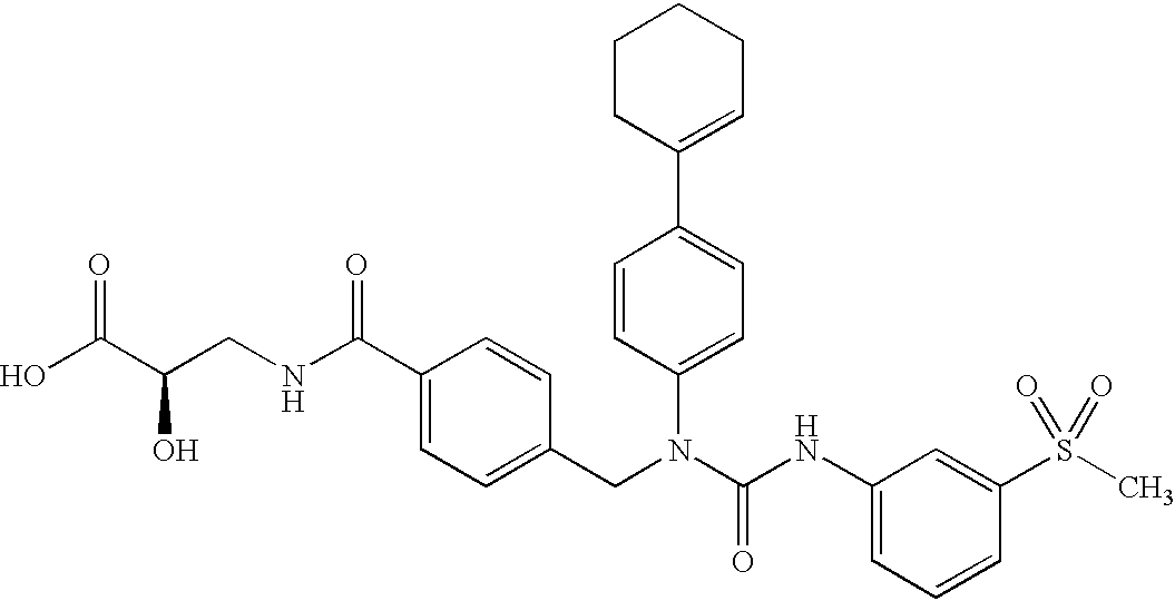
OC(C(CNC(C1=CC=C(CN(C(NC2=CC=CC(S(C)(=O)=O)=C2)=O)C2=CC=C(C3=CCCCC3)C=C2)C=C1)=O)O)=O
